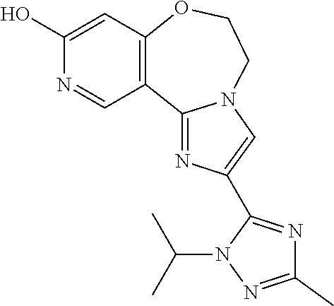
C1(O)=CC2=C(C=N1)C1=NC(C3=NC(C)=NN3C(C)C)=CN1CCO2
